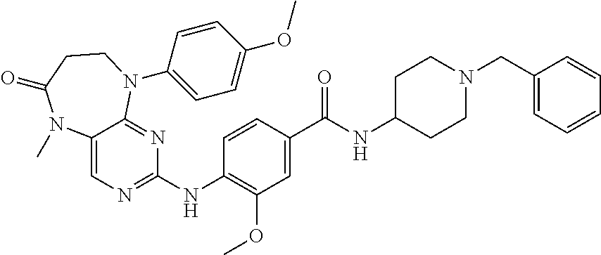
C1(NC2=NC=C3C(=N2)N(C2=CC=C(OC)C=C2)CCC(=O)N3C)=C(OC)C=C(C(NC2CCN(CC3=CC=CC=C3)CC2)=O)C=C1
